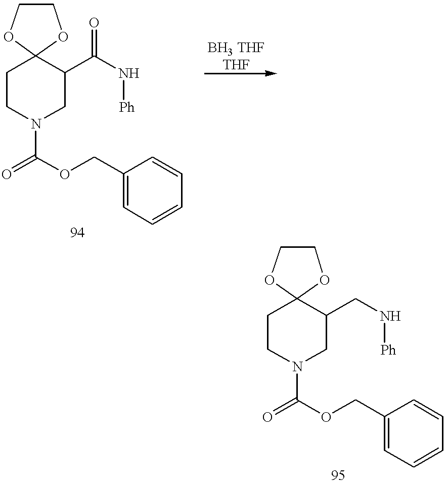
O=C(OCC1=CC=CC=C1)N1CC(C(N[Ph])=O)C2(CC1)OCCO2.O=C(OCC1=CC=CC=C1)N1CC(CN[Ph])C2(CC1)OCCO2
